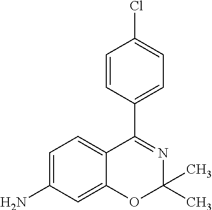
C1=C(N)C=C2C(=C1)C(C1=CC=C(Cl)C=C1)=NC(C)(C)O2
